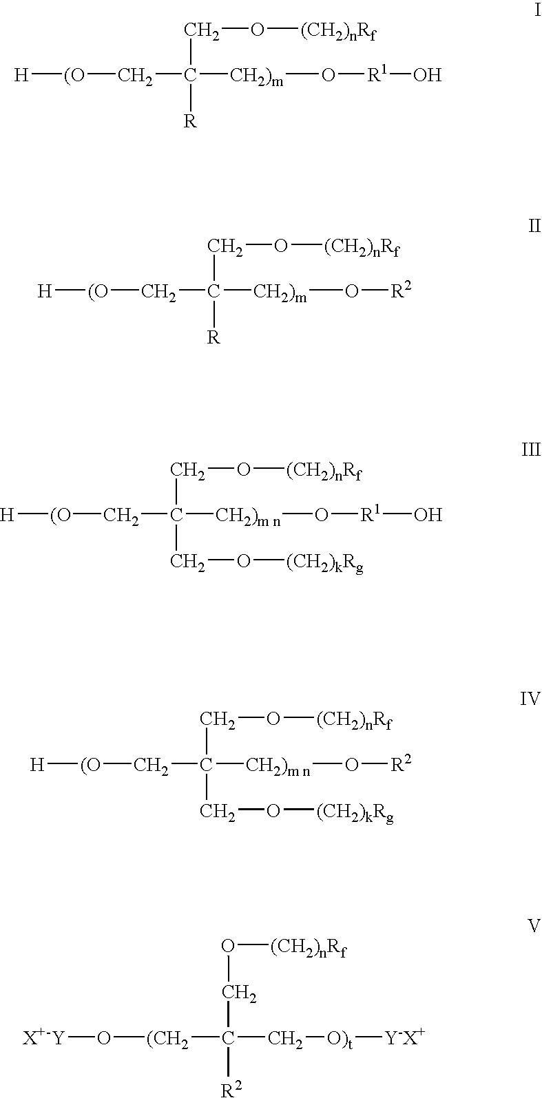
[H][(O]CC(CO[(CH2)nRf])([R])[CH2)m]O[R1]O.[H][(O]CC(CO[(CH2)nRf])([R])[CH2)m]O[R2].[H][(O]CC(CO[(CH2)nRf])(CO[(CH2)kRg])[CH2)m n]O[R1]O.[H][(O]CC(CO[(CH2)nRf])(CO[(CH2)kRg])[CH2)m n]O[R2].[(CH2](C(CO[(CH2)nRf])([R2])C[O)t][Y-X+])O[X+-Y]
